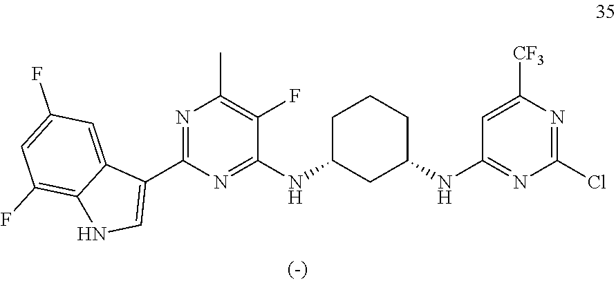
N1=C(C2=CNC3=C(F)C=C(F)C=C23)N=C(NC2CC(NC3=NC(Cl)=NC([CF3])=C3)CCC2)C(F)=C1C
